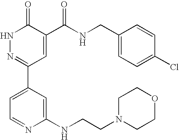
N1N=C(C2=CC=NC(NCCN3CCOCC3)=C2)C=C(C(NCC2=CC=C(Cl)C=C2)=O)C1=O
